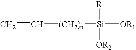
C=C[(CH2)n][Si]([OR1])([R])[OR2]
